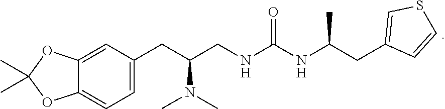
C1(CC(NC(=O)NCC(CC2=CC=C3C(=C2)OC(C)(C)O3)N(C)C)C)=CSC=C1
